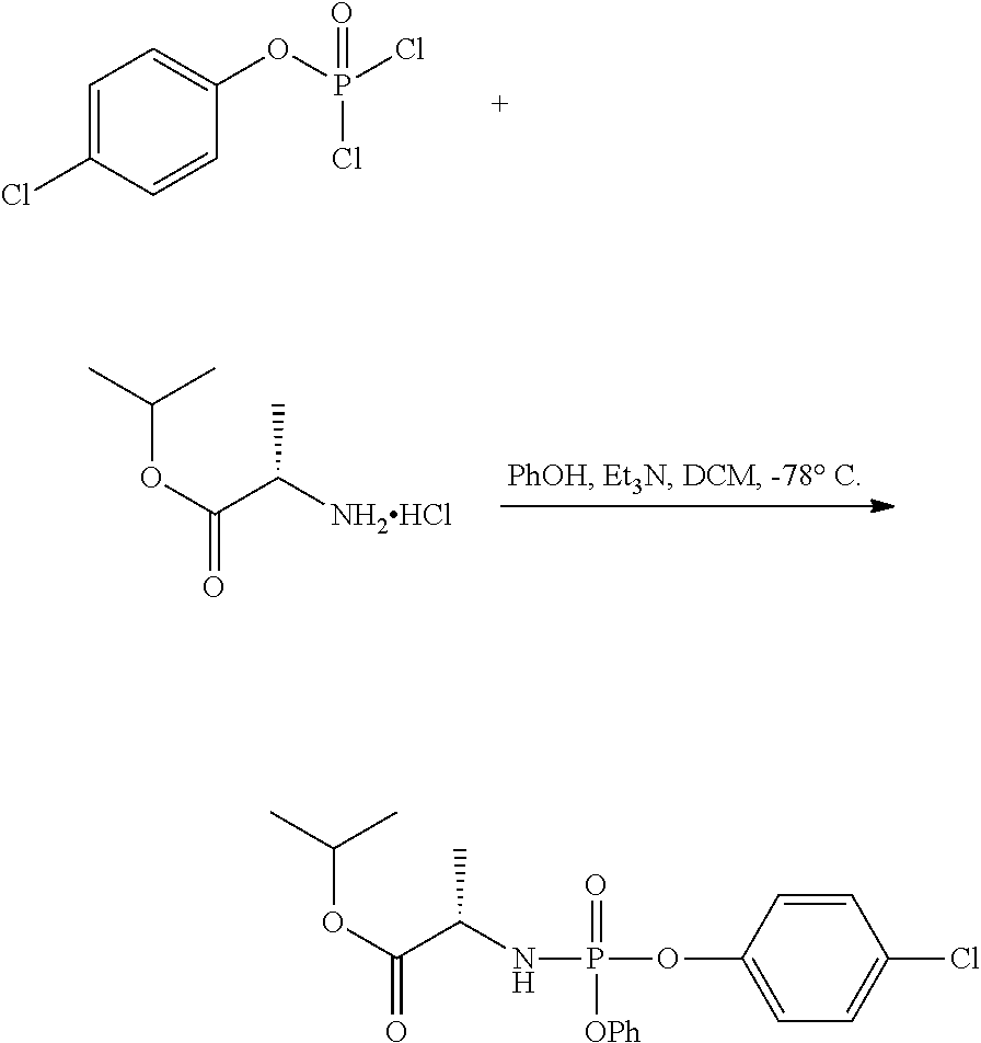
C1=C(Cl)C=CC(OP(Cl)(=O)Cl)=C1.O(C(C([NH2HCl])C)=O)C(C)C.O(C(C(C)NP(=O)([OPh])OC1=CC=C(Cl)C=C1)=O)C(C)C
